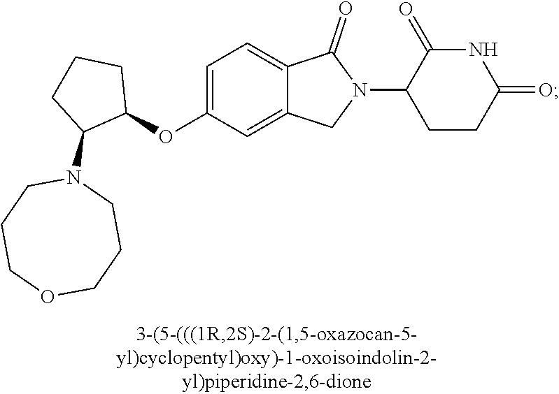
C1=C(OC2CCCC2N2CCCOCCC2)C=C2C(=C1)C(=O)N(C1CCC(=O)NC1=O)C2
